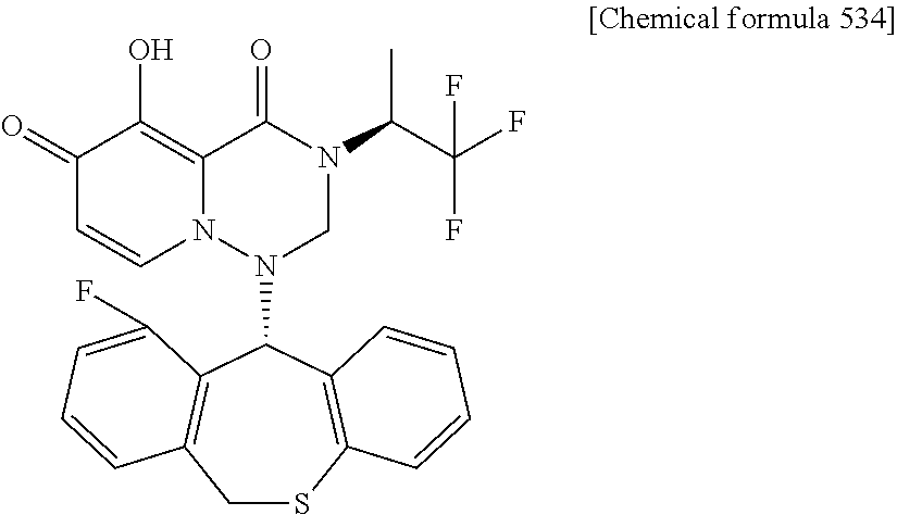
C1(=O)C=CN2C(=C1O)C(=O)N(C(C(F)(F)F)C)CN2C1C2=C(CSC3=C1C=CC=C3)C=CC=C2F
